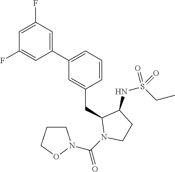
C1(C2=CC=CC(CC3N(C(=O)N4CCCO4)CCC3NS(CC)(=O)=O)=C2)=CC(F)=CC(F)=C1
